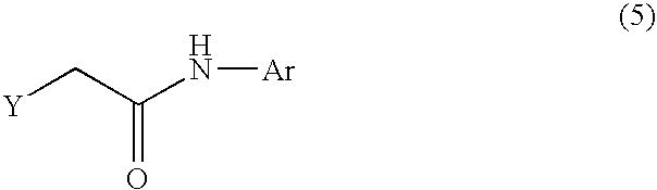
[Y]CC(N[Ar])=O
